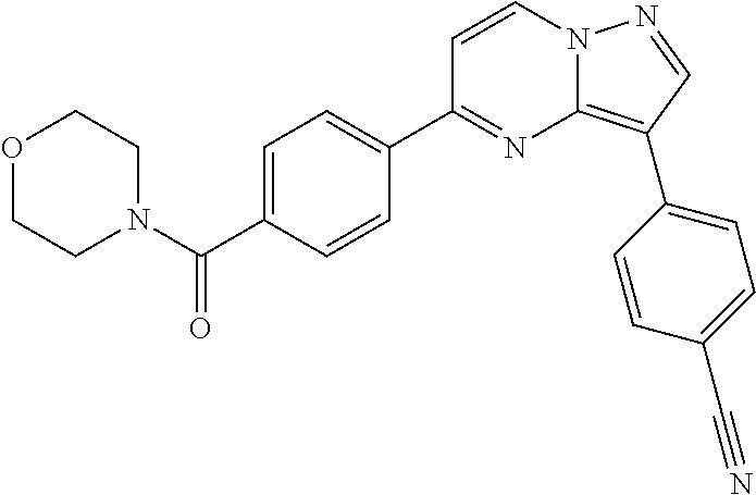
O1CCN(C(C2=CC=C(C3=NC4=C(C5=CC=C(C#N)C=C5)C=NN4C=C3)C=C2)=O)CC1
